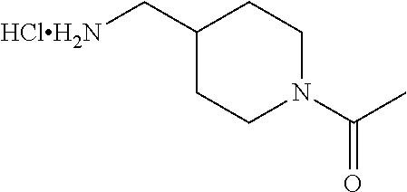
C1(C[HClH2N])CCN(C(C)=O)CC1
